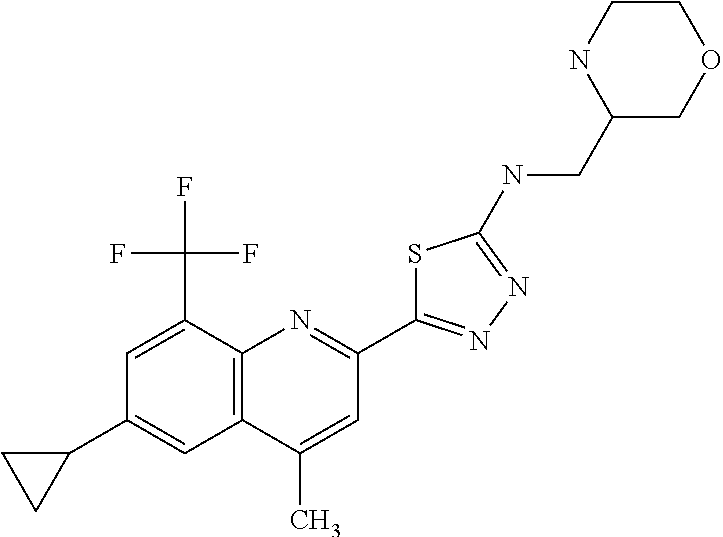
C1(C)=CC(C2=NN=C(NCC3COCCN3)S2)=NC2=C1C=C(C1CC1)C=C2C(F)(F)F
